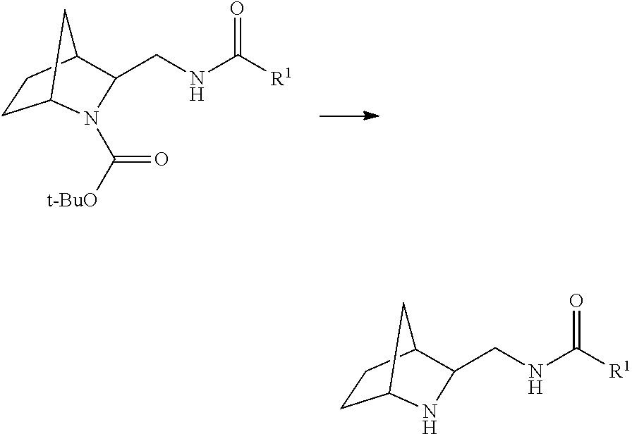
C1CC2CC1N(C([t-BuO])=O)C2CNC(=O)[R1].C1CC2CC1NC2CNC(=O)[R1]
